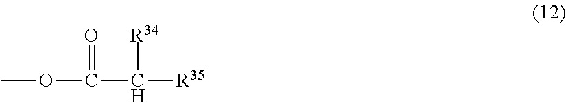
COC(C([R35])[R34])=O
